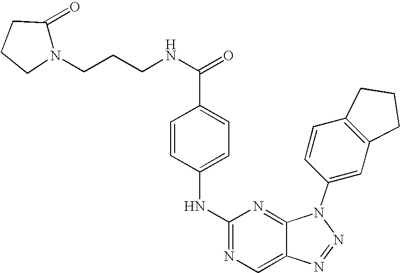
C1=CC(NC2=NC=C3C(=N2)N(C2=CC4=C(C=C2)CCC4)N=N3)=CC=C1C(NCCCN1C(=O)CCC1)=O
